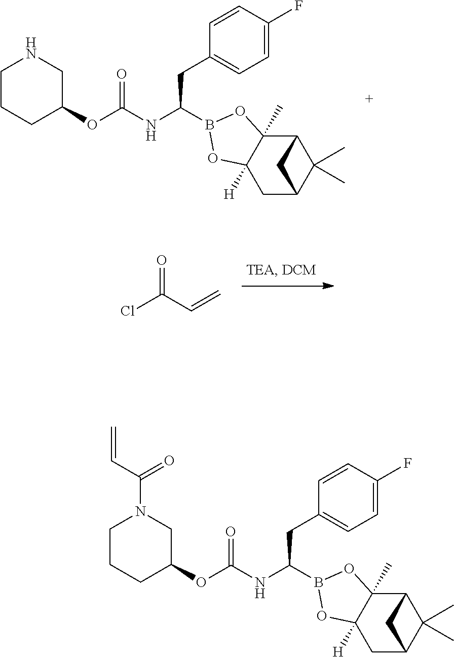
C(=O)(NC(CC1=CC=C(F)C=C1)B1OC2([H])C(C)(O1)C1C(C)(C)C(C2)C1)OC1CCCNC1.ClC(C=C)=O.C(=O)(NC(CC1=CC=C(F)C=C1)B1OC2([H])C(C)(O1)C1C(C)(C)C(C2)C1)OC1CCCN(C(C=C)=O)C1
